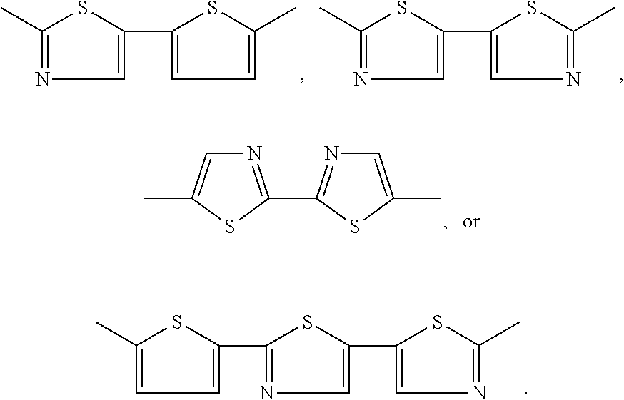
C1(C)=NC=C(C2=CC=C(C)S2)S1.C1(C)=NC=C(C2=CN=C(C)S2)S1.N1=C(C2=NC=C(C)S2)SC(C)=C1.C1(C2=CC=C(C)S2)=NC=C(C2=CN=C(C)S2)S1
